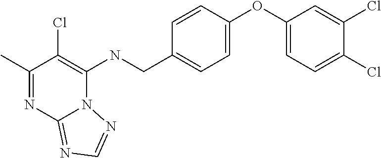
C1(C)=NC2=NC=NN2C(NCC2=CC=C(OC3=CC=C(Cl)C(Cl)=C3)C=C2)=C1Cl
